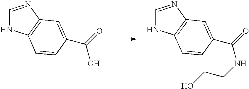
C1=NC2=C(N1)C=CC(C(O)=O)=C2.C1=NC2=C(N1)C=CC(C(NCCO)=O)=C2
